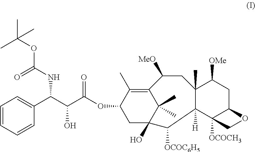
C12=C(C)C(OC(=O)C(C(C3=CC=CC=C3)NC(=O)OC(C)(C)C)O)CC(O)(C1(C)C)C([OCOC6H5])C1([H])C(C)(CC2[MeO])C([OMe])CC2C1([OCOCH3])CO2
